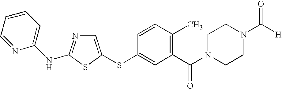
C1=C(SC2=CC(C(N3CCN(C([H])=O)CC3)=O)=C(C)C=C2)SC(NC2=CC=CC=N2)=N1
